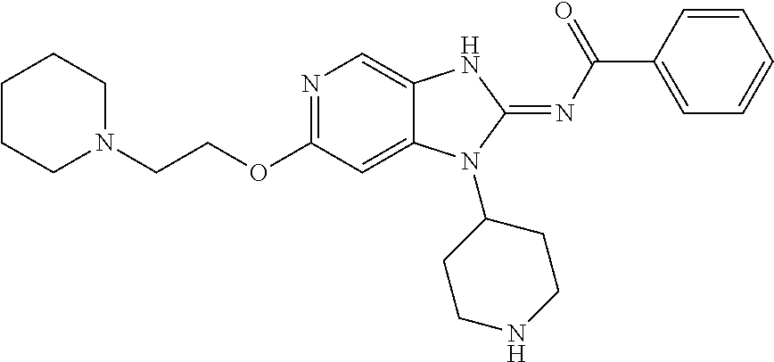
C1CCN(CCOC2=NC=C3C(=C2)N(C2CCNCC2)C(=NC(C2=CC=CC=C2)=O)N3)CC1
